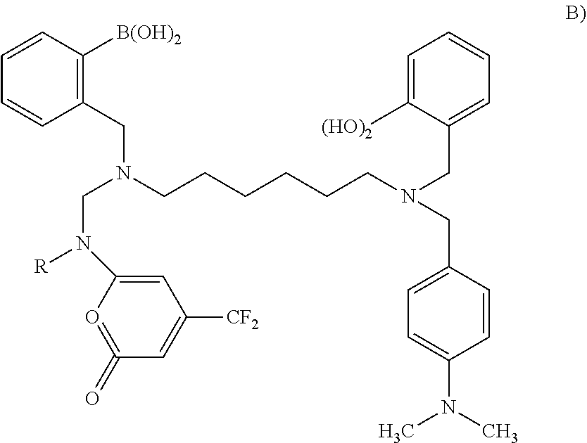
N(CCCCCCN(CC1=CC=CC=C1[(HO)2])CC1=CC=C(N(C)C)C=C1)(CC1=C([B(OH)2])C=CC=C1)CN(C1=CC([CF2])=CC(=O)=O1)[R]
